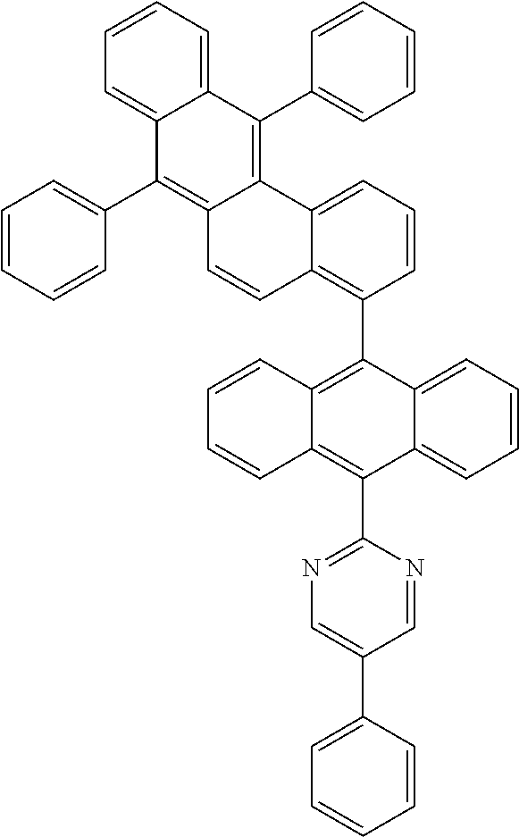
C1=CC=C2C(=C1)C(C1=CC=CC=C1)=C1C(=C2C2=CC=CC=C2)C=CC2=C(C3=C4C(=C(C5=NC=C(C6=CC=CC=C6)C=N5)C5=CC=CC=C35)C=CC=C4)C=CC=C12
